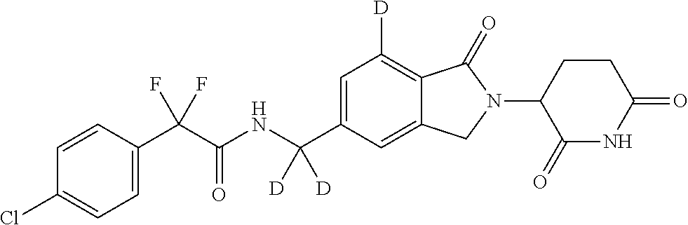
C1=CC(C(C(NC(C2=CC([D])=C3C(=C2)CN(C2C(=O)NC(=O)CC2)C3=O)([D])[D])=O)(F)F)=CC=C1Cl
